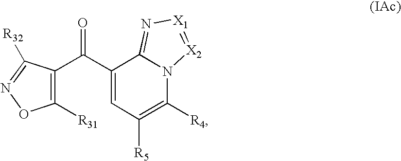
C1([R31])=C(C(C2=CC([R5])=C([R4])N3C2=N[X1]=[X2]3)=O)C([R32])=NO1
